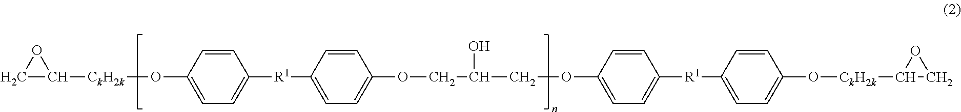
C1C([CkH2k]OC2=CC=C([R1]C3=CC=C(OCC(O)COC4=CC=C([R1]C5=CC=C(O[CkH2k]C6OC6)C=C5)C=C4)C=C3)C=C2)O1
